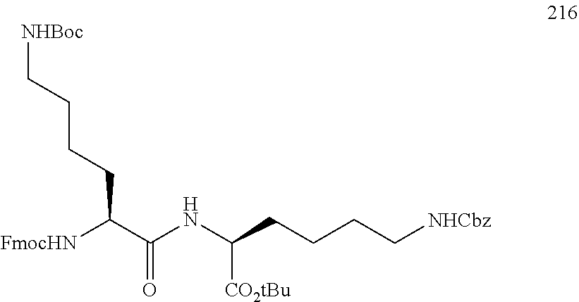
C(C(NC(CCCC[NHCbz])[CO2tBu])=O)([FmocHN])CCCC[NHBoc]
